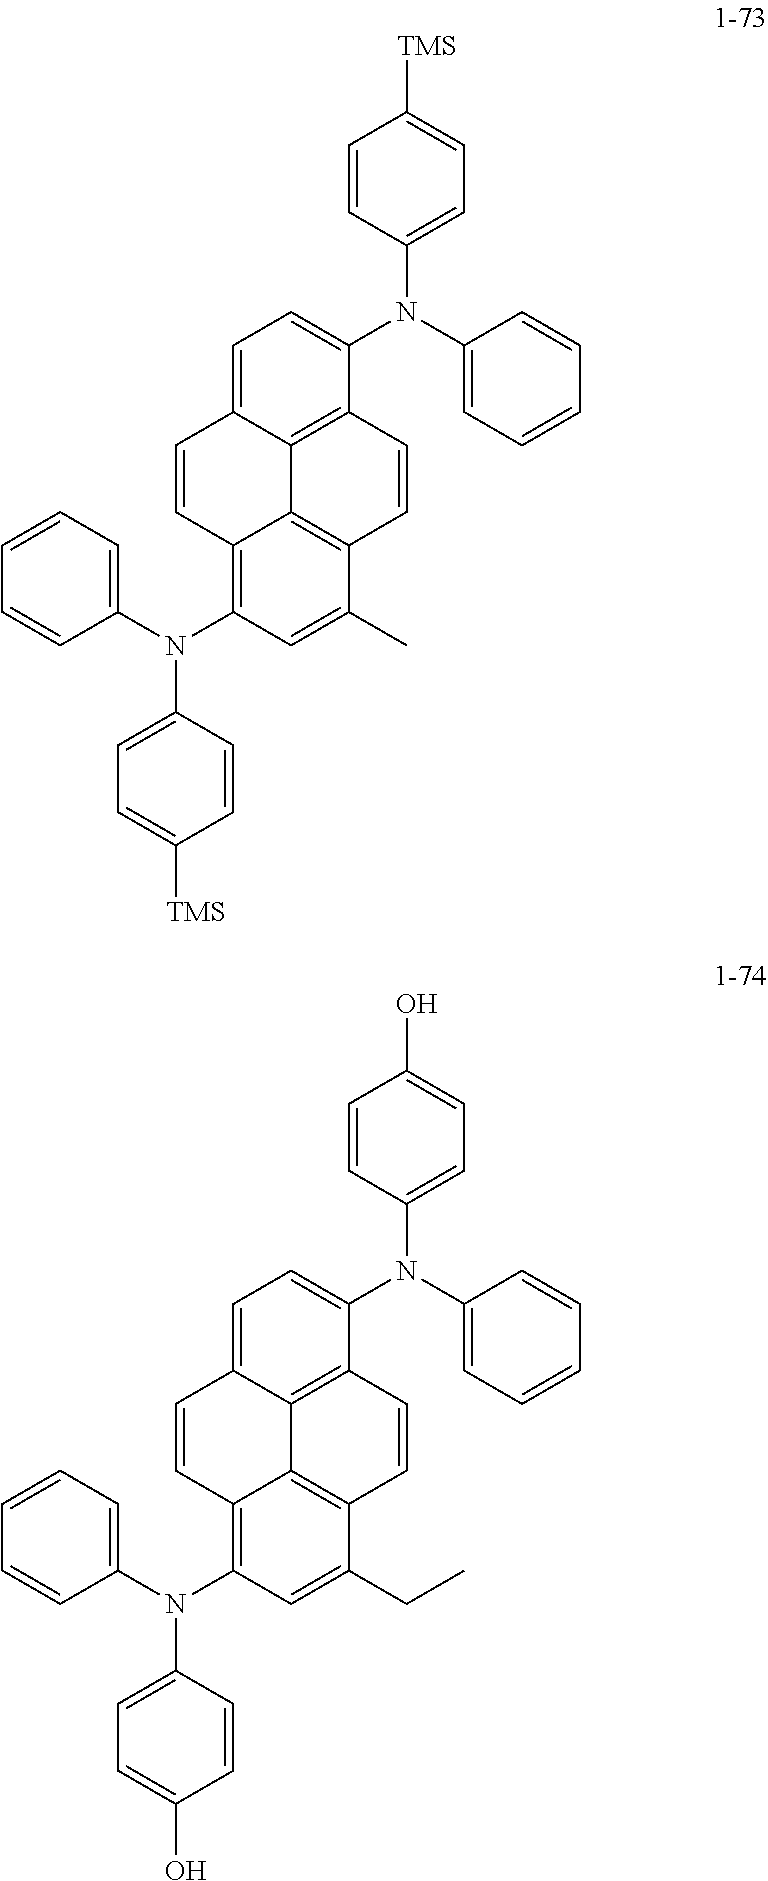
C1=C2C3=C(C=CC4=C3C(=C(N(C3=CC=CC=C3)C3=CC=C([TMS])C=C3)C=C4C)C=C2)C(N(C2=CC=CC=C2)C2=CC=C([TMS])C=C2)=C1.C1=C2C3=C(C=CC4=C3C(=C(N(C3=CC=CC=C3)C3=CC=C(O)C=C3)C=C4CC)C=C2)C(N(C2=CC=CC=C2)C2=CC=C(O)C=C2)=C1
